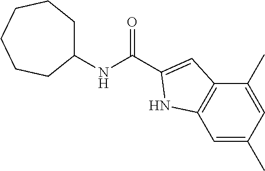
C1=C(C)C=C(C)C2=C1NC(C(NC1CCCCCC1)=O)=C2
